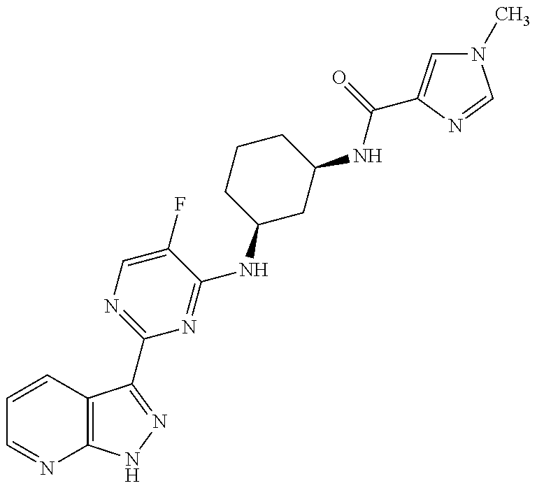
C1=CC2=C(N=C1)NN=C2C1=NC=C(F)C(NC2CC(NC(=O)C3=CN(C)C=N3)CCC2)=N1
